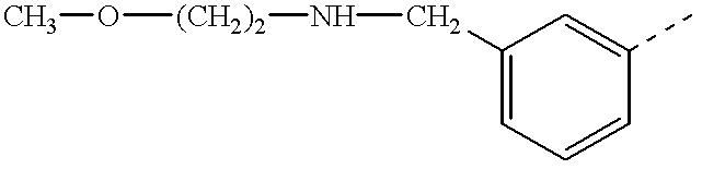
CO[(CH2)2]NCC1=CC=CC(C)=C1
